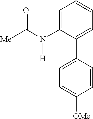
C1=C(N(C([Me])=O)[H])C(C2=CC=C([OMe])C=C2)=CC=C1
